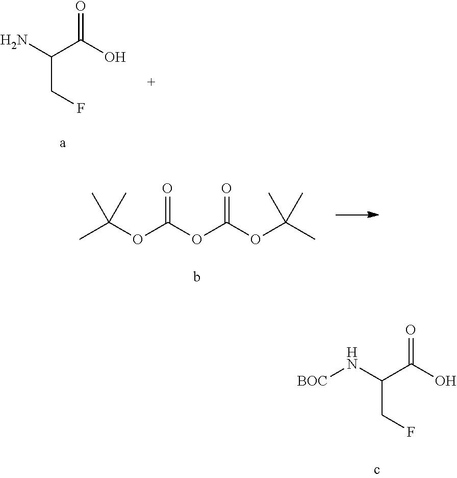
C(C(N)C(O)=O)F.CC(OC(OC(OC(C)(C)C)=O)=O)(C)C.C(C(N[BOC])C(O)=O)F
